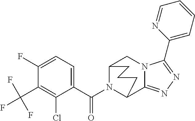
C1(F)=CC=C(C(N2C3C4=NN=C(C5=CC=CC=N5)N4CC2CCC3)=O)C(Cl)=C1C(F)(F)F
